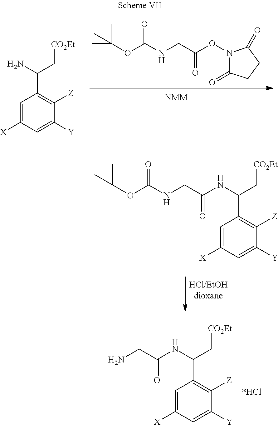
C1=C([X])C=C([Y])C([Z])=C1C(N)C[CO2Et].C(OC(NCC(ON1C(=O)CCC1=O)=O)=O)(C)(C)C.C(OC(NCC(NC(C1=C([Z])C([Y])=CC([X])=C1)C[CO2Et])=O)=O)(C)(C)C.NCC(NC(C1=C([Z])C([Y])=CC([X])=C1)C[CO2Et])=O
